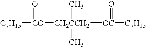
[CO]([C7H15])([CH2CCH2]([OC]([C7H15])=O)(C)C)=O
